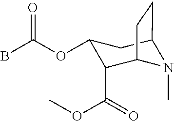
BC(OC1C(C(OC)=O)C2N(C)C(C1)CC2)=O
